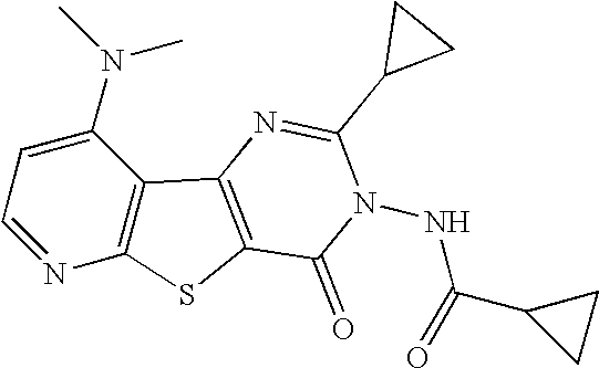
C1=NC2=C(C(N(C)C)=C1)C1=C(S2)C(=O)N(NC(=O)C2CC2)C(C2CC2)=N1
